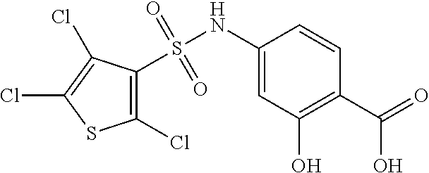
N(C1=CC(O)=C(C(=O)O)C=C1)S(C1=C(Cl)SC(Cl)=C1Cl)(=O)=O
